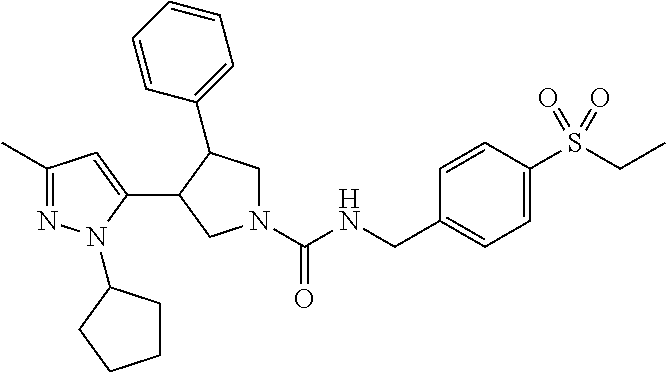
N1(C(NCC2=CC=C(S(CC)(=O)=O)C=C2)=O)CC(C2=CC=CC=C2)C(C2=CC(C)=NN2C2CCCC2)C1
